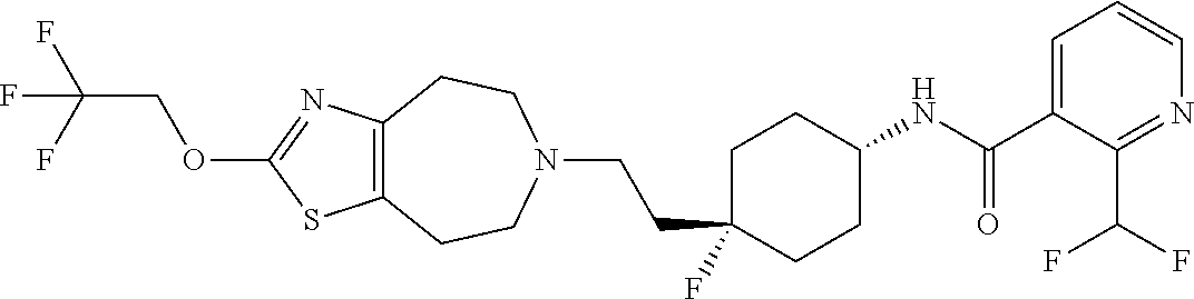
C12=C(CCN(CCC3(F)CCC(NC(=O)C4=CC=CN=C4C(F)F)CC3)CC1)N=C(OCC(F)(F)F)S2
